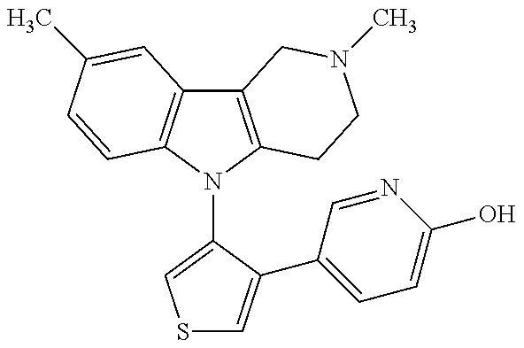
C12=C(N(C3=CSC=C3C3=CC=C(O)N=C3)C3=C1C=C(C)C=C3)CCN(C)C2
